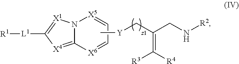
N12C(=[X4]C([L1][R1])=[X1]1)[X6]=CC=[X5]2.C[Y]CC(CN[R2])=C([R4])[R3]
